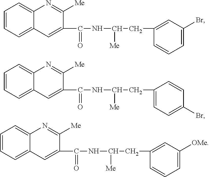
C1=CC=C2C(=C1)N=C([Me])C(C(NC(CC1=CC(Br)=CC=C1)[Me])=O)=C2.C1=CC=C2C(=C1)N=C([Me])C(C(NC(CC1=CC=C(Br)C=C1)[Me])=O)=C2.C1=CC=C2C(=C1)N=C([Me])C(C(NC(CC1=CC([OMe])=CC=C1)[Me])=O)=C2
